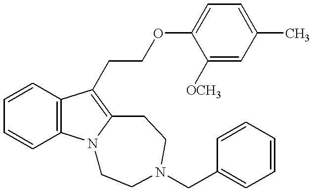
C1=CC2=C(C=C1)N1C(=C2CCOC2=CC=C(C)C=C2[OCH3])CCN(CC2=CC=CC=C2)CC1
